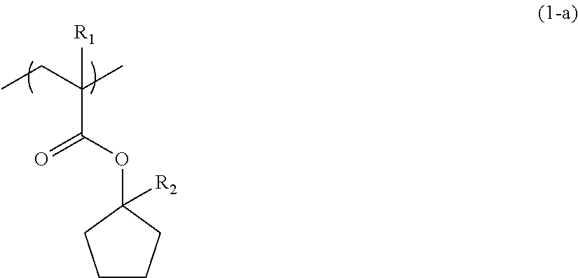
C1CCC(OC(C(C)(CC)[R1])=O)([R2])C1
